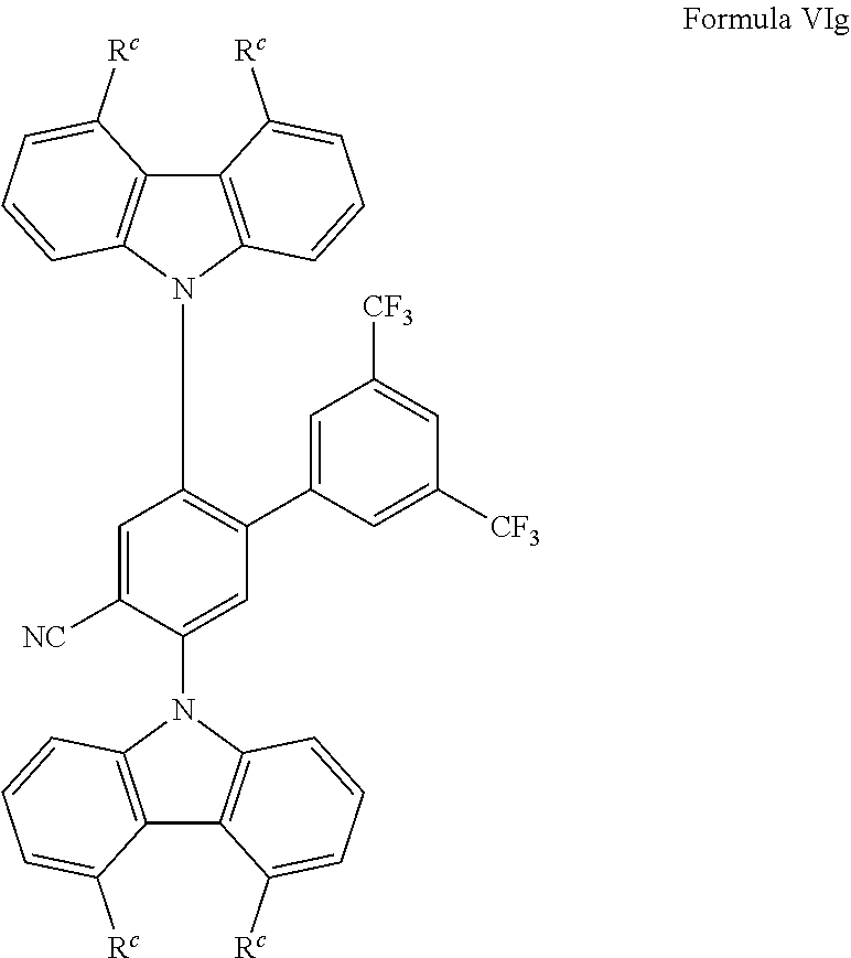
C12=C(N(C3=CC(C4=CC([CF3])=CC([CF3])=C4)=C(N4C5=C(C6=C4C=CC=C6[Rc])C([Rc])=CC=C5)C=C3[NC])C3=C1C([Rc])=CC=C3)C=CC=C2[Rc]
